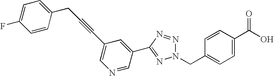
C1=C(F)C=CC(CC#CC2=CN=CC(C3=NN(CC4=CC=C(C(O)=O)C=C4)N=N3)=C2)=C1
